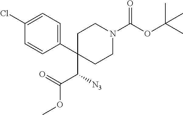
C1(C(C(OC)=O)[N3])(C2=CC=C(Cl)C=C2)CCN(C(OC(C)(C)C)=O)CC1
